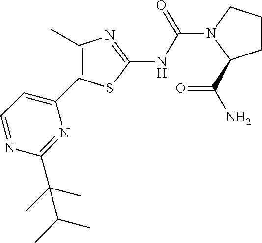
C1=NC(C(C)(C)C(C)C)=NC(C2=C(C)N=C(NC(=O)N3CCCC3C(=O)N)S2)=C1
